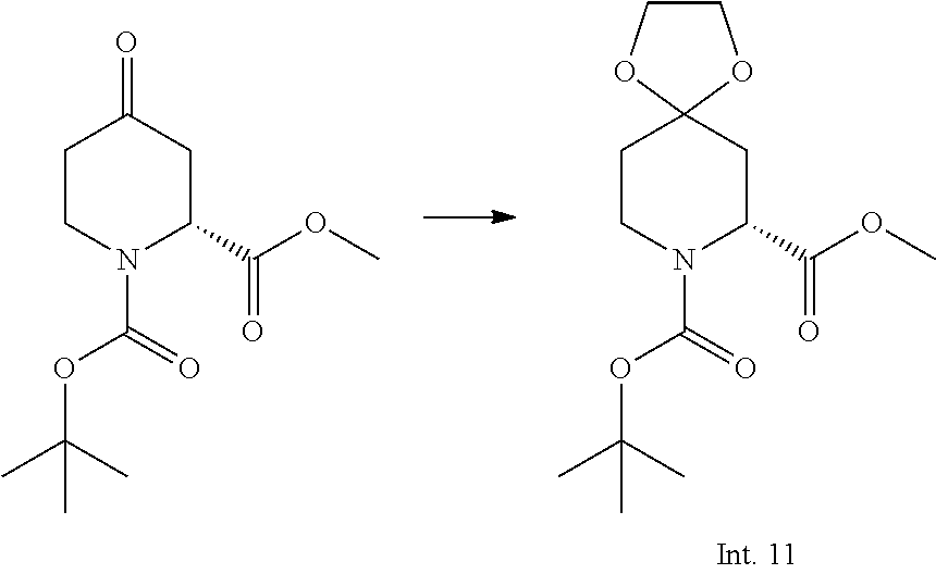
C1CN(C(OC(C)(C)C)=O)C(C(OC)=O)CC12OCCO2.C1CN(C(OC(C)(C)C)=O)C(C(OC)=O)CC1=O
